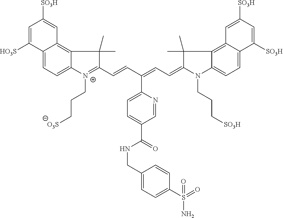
C12=CC=C3C(=C1C=C([SO3H])C=C2[HO3S])C(C)(C)C(C=CC(=CC=C1N(CCC[SO3H])C2=CC=C4C(=C2C1(C)C)C=C([SO3H])C=C4[SO3H])C1=CC=C(C(=O)NCC2=CC=C(S(=O)(N)=O)C=C2)C=N1)=[N+]3CCC[O3S]
